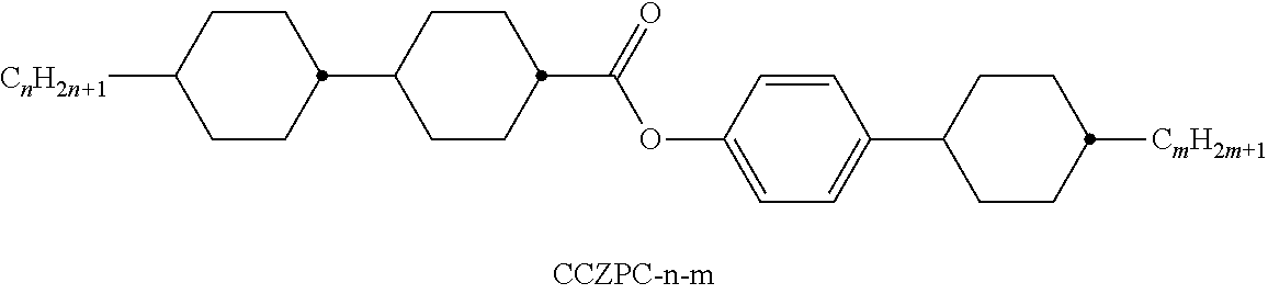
C1CC(C2CCC(C(OC3=CC=C(C4CCC([CmH2m+1])CC4)C=C3)=O)CC2)CCC1[CnH2n+1]
